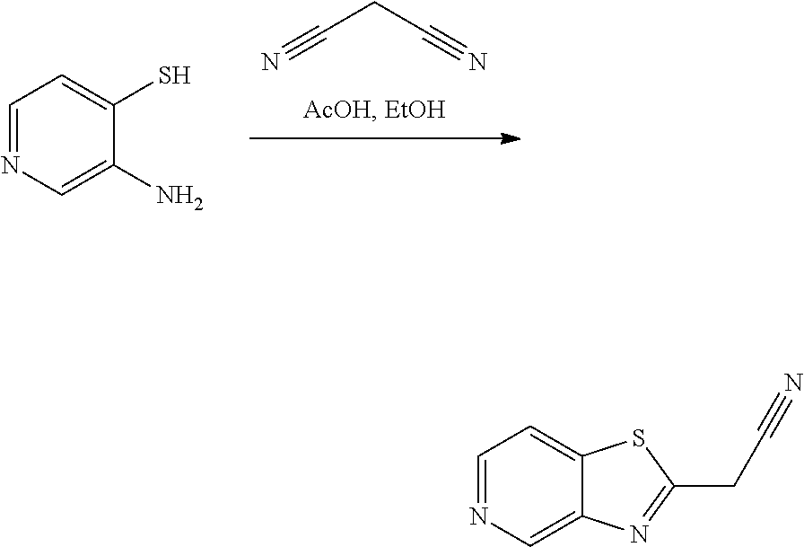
N#CCC#N.C1=NC=C(N)C(S)=C1.C1=NC=C2C(=C1)SC(CC#N)=N2
